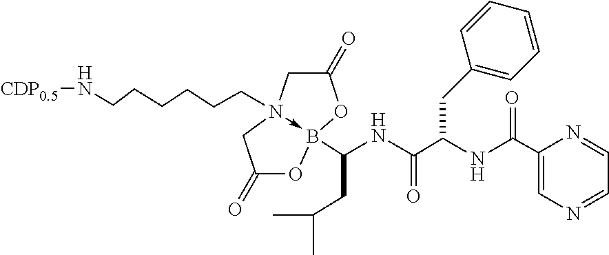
C1(=O)CN2(CCCCCCN[CDP0.5])->B(C(NC(C(NC(C3=CN=CC=N3)=O)CC3=CC=CC=C3)=O)CC(C)C)(O1)OC(=O)C2
